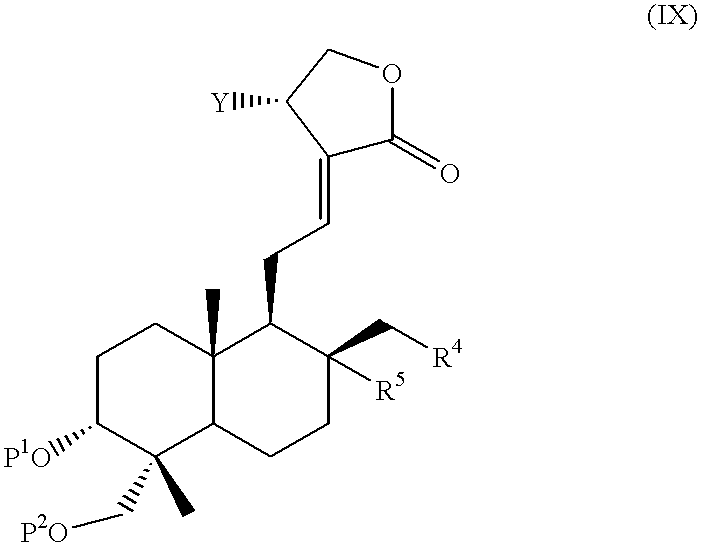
C1C([P1O])C(C[P2O])(C)C2C(C)(C1)C(CC=C1C(=O)OCC1[Y])C(C[R4])([R5])CC2
